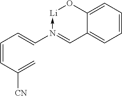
C1=CC=C2C(=C1)C=N(C=CC=CC(=C)[CN])->[Li]O2
